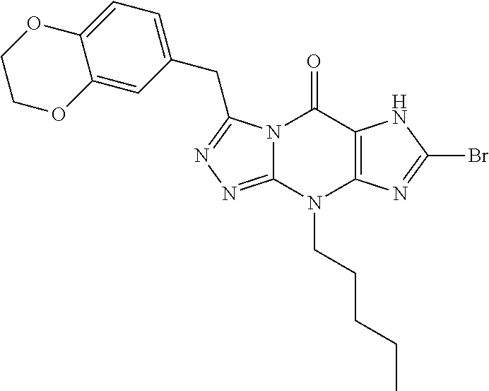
N12C(=NN=C1CC1=CC=C3C(=C1)OCCO3)N(CCCCC)C1=C(C2=O)NC(Br)=N1
